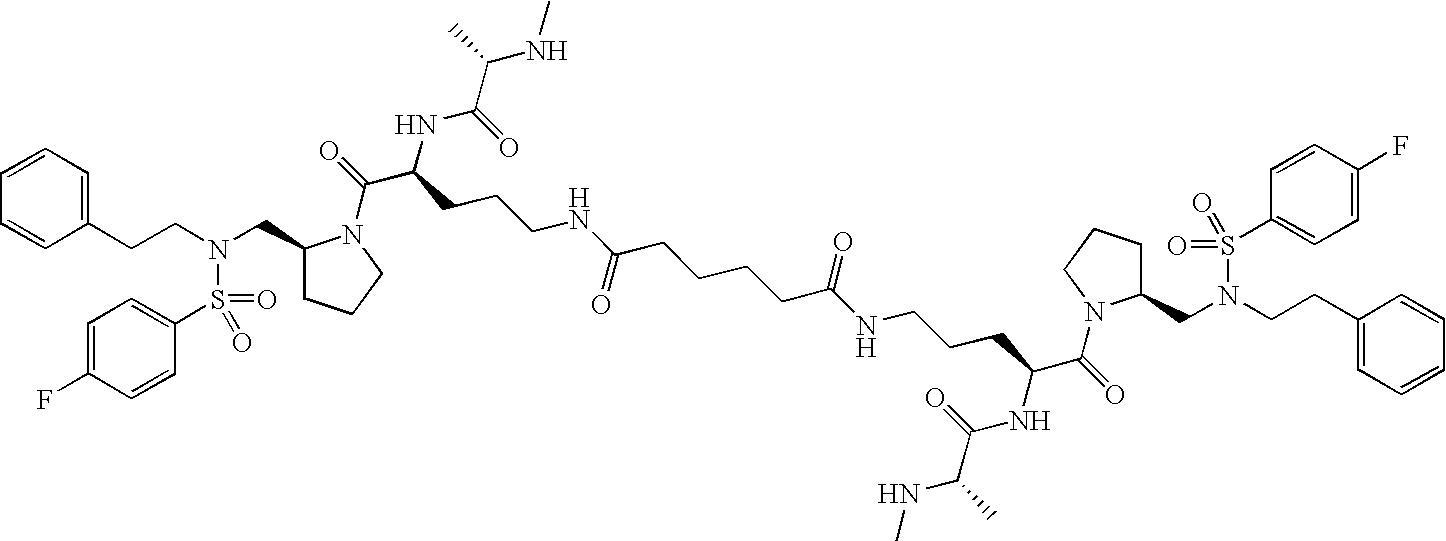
CNC(C(NC(C(=O)N1C(CN(S(C2=CC=C(F)C=C2)(=O)=O)CCC2=CC=CC=C2)CCC1)CCCNC(CCCCC(NCCCC(C(=O)N1C(CN(CCC2=CC=CC=C2)S(=O)(C2=CC=C(F)C=C2)=O)CCC1)NC(C(C)NC)=O)=O)=O)=O)C
